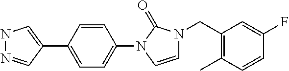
N1N=CC(C2=CC=C(N3C=CN(CC4=C(C)C=CC(F)=C4)C3=O)C=C2)=C1
